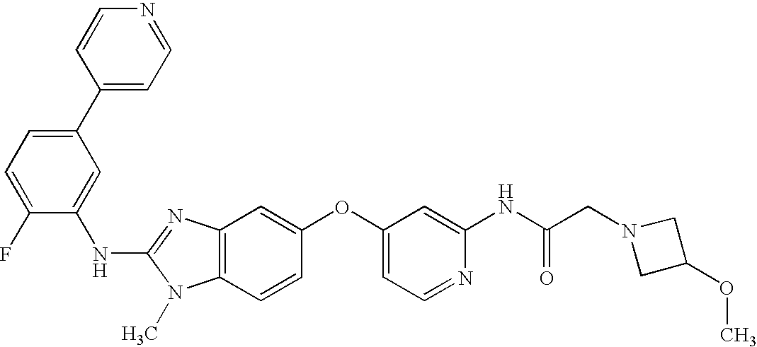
N(C1=NC2=C(N1C)C=CC(OC1=CC=NC(NC(CN3CC(OC)C3)=O)=C1)=C2)C1=CC(C2=CC=NC=C2)=CC=C1F
